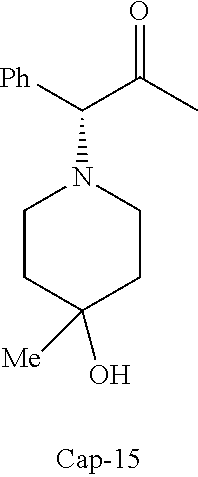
[Ph]C(C(C)=O)N1CCC(O)([Me])CC1
